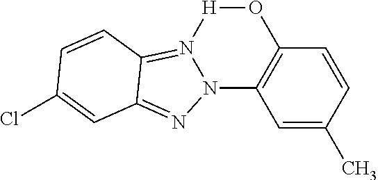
C1=C(C)C=CC2=C1N1N(=C3C(=N1)C=C(Cl)C=C3)[H]O2
